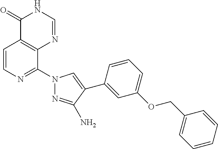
C1=CN=C(N2N=C(N)C(C3=CC(OCC4=CC=CC=C4)=CC=C3)=C2)C2=C1C(=O)NC=N2
